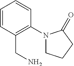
C1=CC(CN)=C(N2CCCC2=O)C=C1
